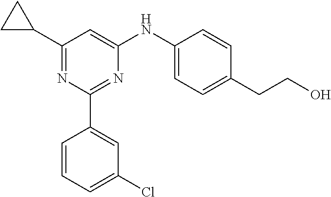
C1=CC=C(Cl)C=C1C1=NC(NC2=CC=C(CCO)C=C2)=CC(C2CC2)=N1
